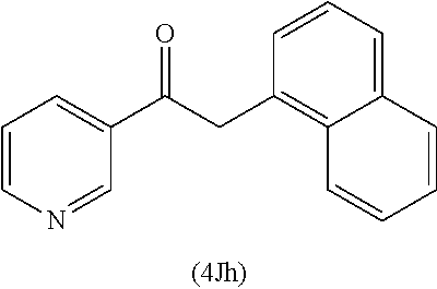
C1=CC=C2C(=C1CC(C1=CC=CN=C1)=O)C=CC=C2
